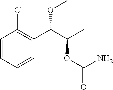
C1=CC=CC(C(C(C)OC(=O)N)OC)=C1Cl
